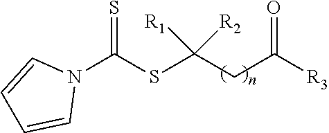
N1(C(SC(CC([R3])=O)([R1])[R2])=S)C=CC=C1
